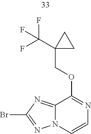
C12=NC(Br)=NN1C=CN=C2OCC1(C(F)(F)F)CC1
